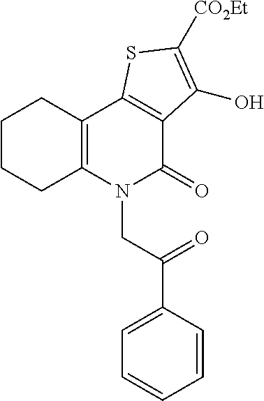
N1(CC(C2=CC=CC=C2)=O)C(=O)C2=C(C3=C1CCCC3)SC([CO2Et])=C2O
